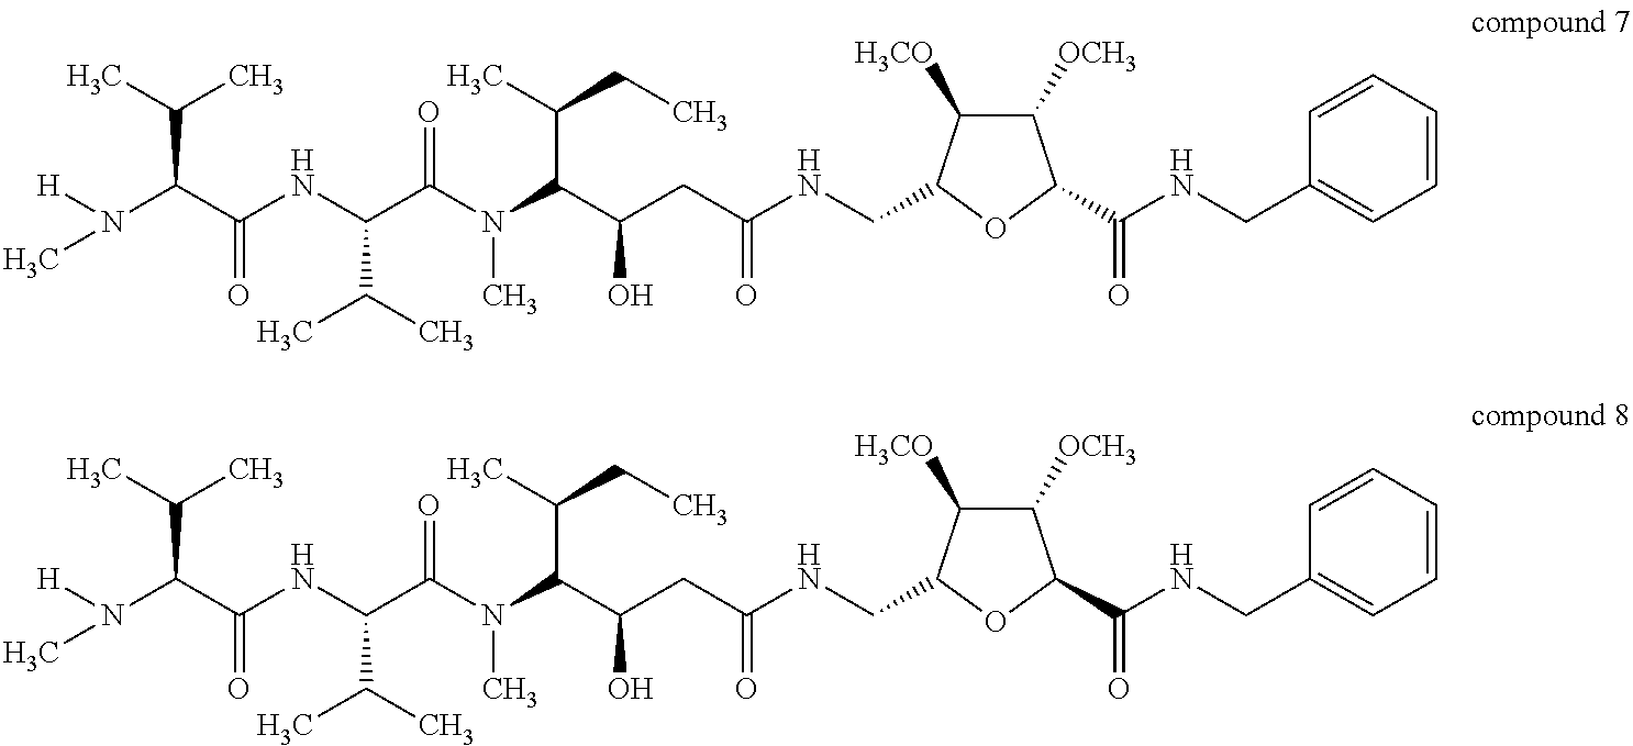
[H]N(C(C(NC(C(N(C(C(CC(NCC1C([H3CO])C([OCH3])C(C(=O)NCC2=CC=CC=C2)O1)=O)O)C(C)CC)C)=O)C(C)C)=O)C(C)C)C.[H]N(C(C(NC(C(N(C(C(CC(NCC1C([H3CO])C([OCH3])C(C(=O)NCC2=CC=CC=C2)O1)=O)O)C(C)CC)C)=O)C(C)C)=O)C(C)C)C
